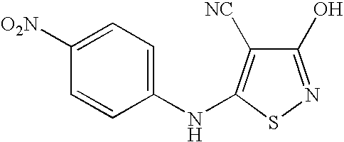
C1(O)=NSC(NC2=CC=C([O2N])C=C2)=C1[NC]
